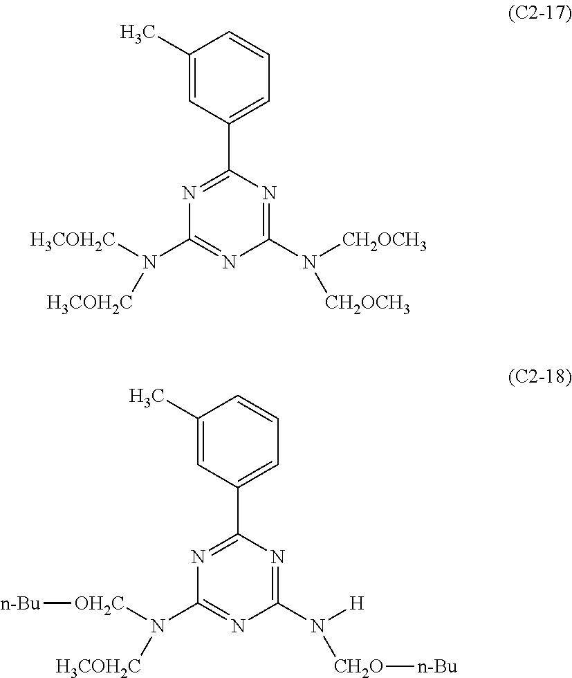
N1=C(C2=CC=CC(C)=C2)N=C(N([H])[CH2O][n-Bu])N=C1N([OH2C][n-Bu])[H3COH2C].N1=C(C2=CC=CC(C)=C2)N=C(N([CH2OCH3])[CH2OCH3])N=C1N([H3COH2C])[H3COH2C]
